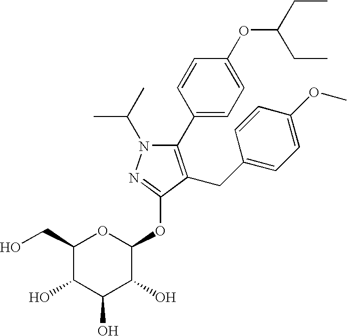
N1(C(C)C)C(C2=CC=C(OC(CC)CC)C=C2)=C(CC2=CC=C(OC)C=C2)C(OC2OC(CO)C(O)C(O)C2O)=N1
